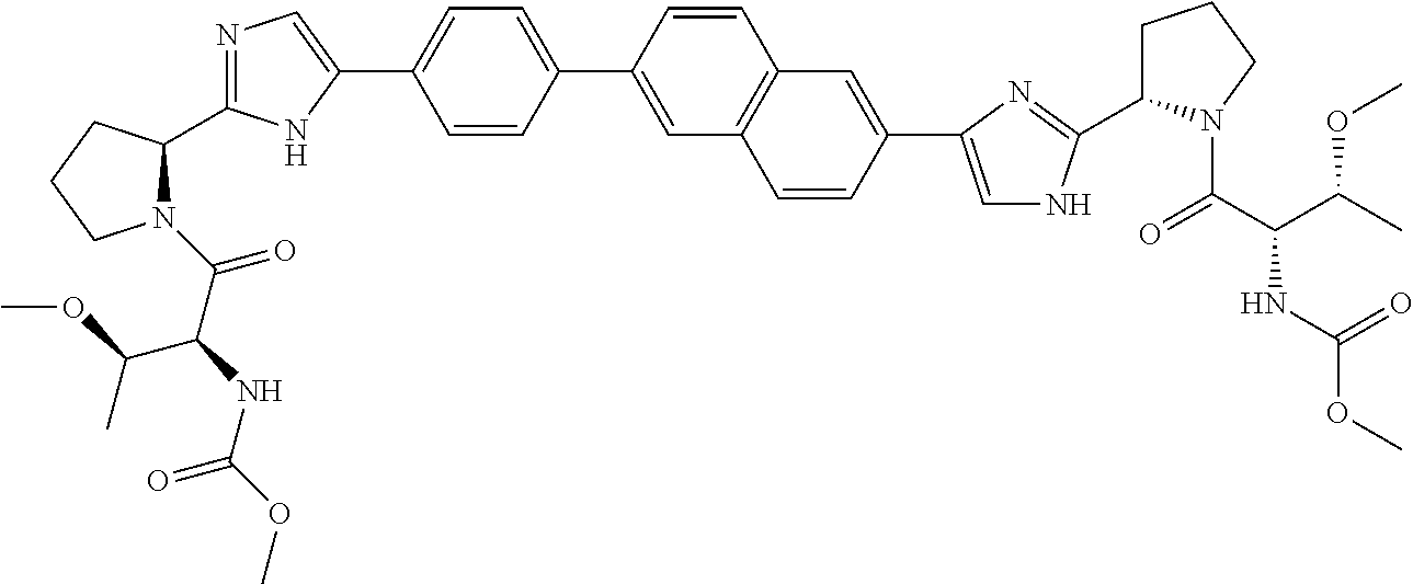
N1(C(C(NC(OC)=O)C(OC)C)=O)C(C2=NC=C(C3=CC=C(C4=CC5=C(C=C4)C=C(C4=CNC(C6CCCN6C(C(C(C)OC)NC(OC)=O)=O)=N4)C=C5)C=C3)N2)CCC1
